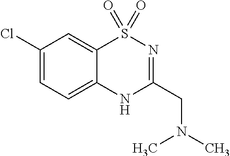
C1(Cl)=CC=C2C(=C1)S(=O)(=O)N=C(CN(C)C)N2
